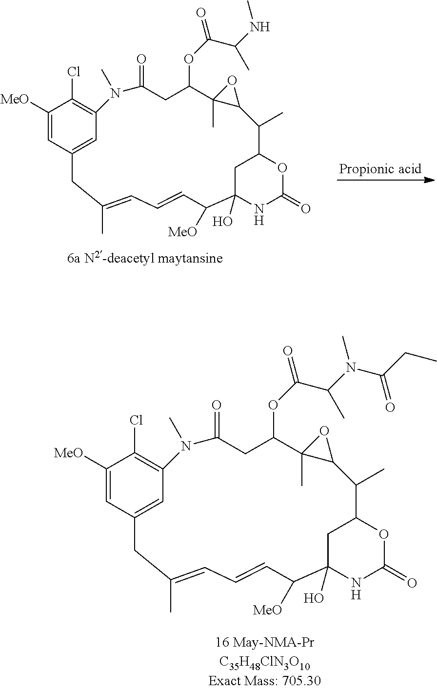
C1([MeO])=CC2=CC(=C1Cl)N(C)C(=O)CC(OC(=O)C(C)N(C)C(=O)CC)C1(C)C(O1)C(C)C1OC(=O)NC(O)(C1)C([MeO])C=CC=C(C)C2.C1([MeO])=CC2=CC(=C1Cl)N(C)C(=O)CC(OC(=O)C(C)NC)C1(C)C(O1)C(C)C1OC(=O)NC(O)(C1)C([MeO])C=CC=C(C)C2
